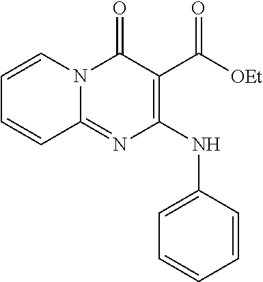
C1(NC2=CC=CC=C2)=C(C([OEt])=O)C(=O)N2C(=N1)C=CC=C2
